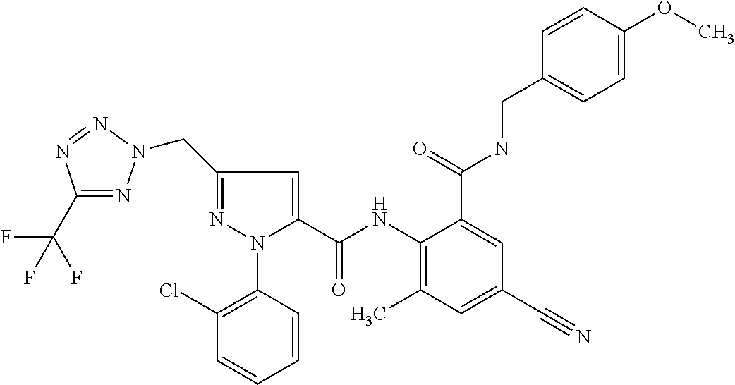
C1(C(F)(F)F)=NN(CC2=NN(C3=C(Cl)C=CC=C3)C(C(NC3=C(C)C=C(C#N)C=C3C(=O)NCC3=CC=C(OC)C=C3)=O)=C2)N=N1
